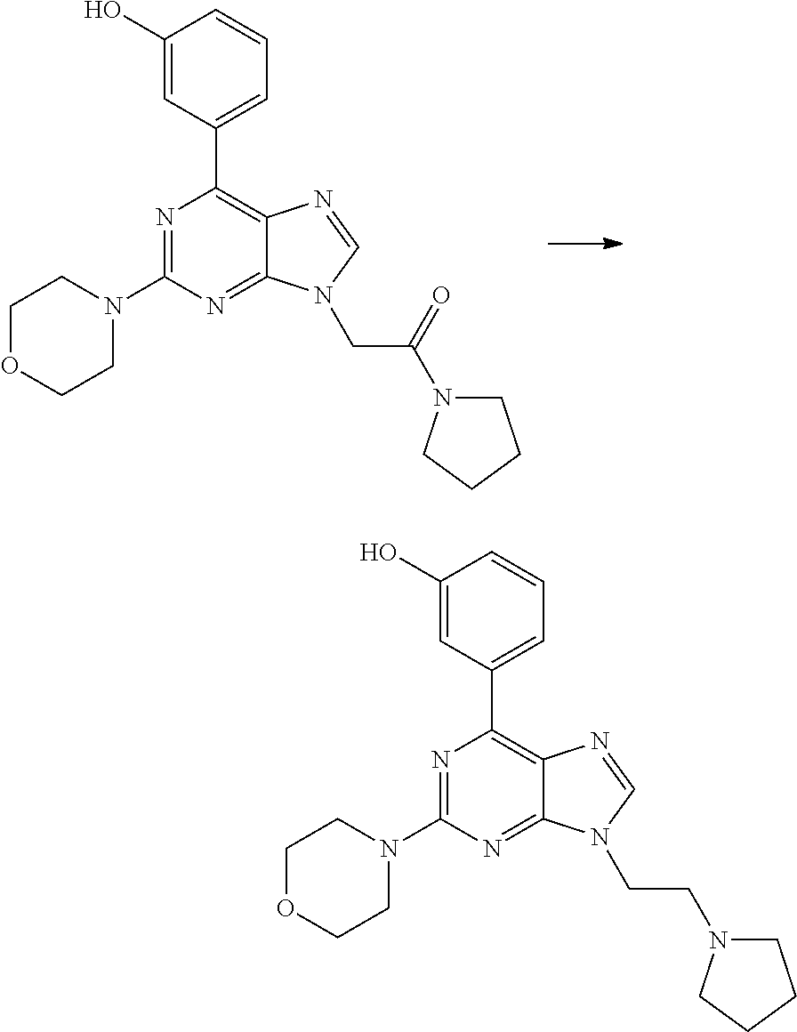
N1=C(N2CCOCC2)N=C2C(=C1C1=CC=CC(O)=C1)N=CN2CC(=O)N1CCCC1.N1=C(N2CCOCC2)N=C2C(=C1C1=CC=CC(O)=C1)N=CN2CCN1CCCC1
